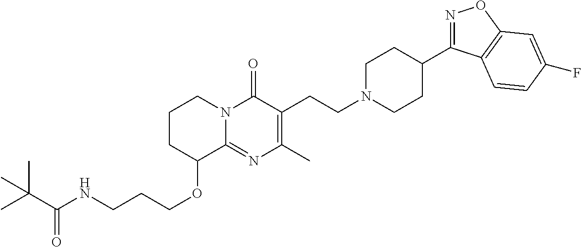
C1CC(OCCCNC(C(C)(C)C)=O)C2=NC(C)=C(CCN3CCC(C4=NOC5=C4C=CC(F)=C5)CC3)C(=O)N2C1
